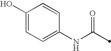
C1(NC(=O)C)=CC=C(O)C=C1
